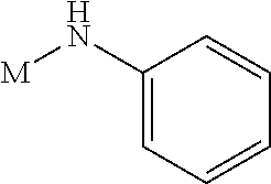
C1(N[M])=CC=CC=C1
